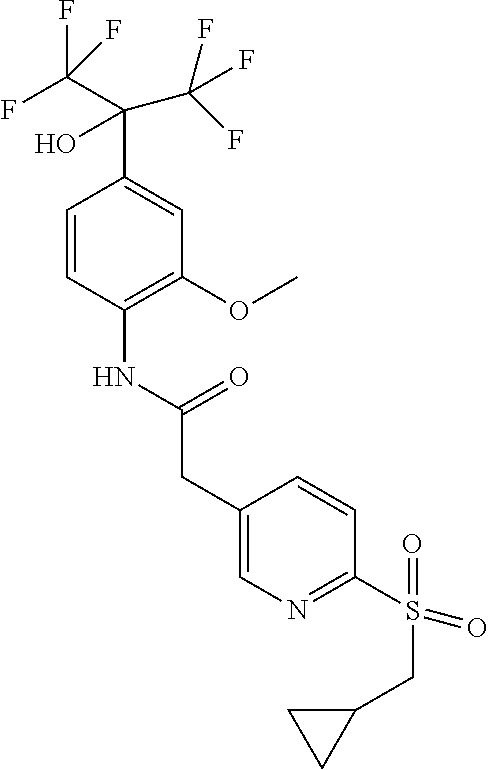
C1=CC(NC(CC2=CN=C(S(=O)(CC3CC3)=O)C=C2)=O)=C(OC)C=C1C(C(F)(F)F)(O)C(F)(F)F
